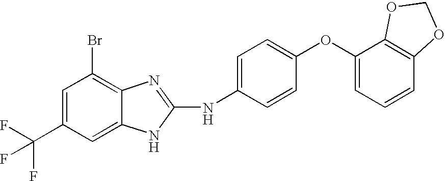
C1=C(C(F)(F)F)C=C2C(=C1Br)N=C(NC1=CC=C(OC3=CC=CC4=C3OCO4)C=C1)N2
